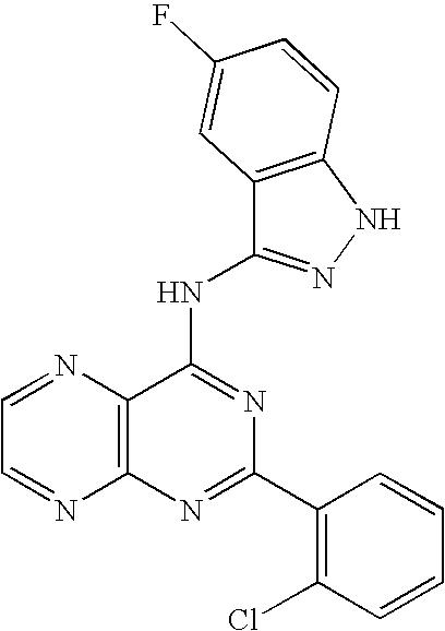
C12=C(N=C(C3=C(Cl)C=CC=C3)N=C1NC1=NNC3=C1C=C(F)C=C3)N=CC=N2
